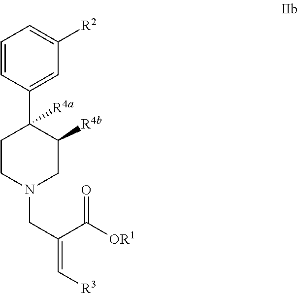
C1=CC(C2([R4a])CCN(CC(=C[R3])C([OR1])=O)CC2[R4b])=CC([R2])=C1
